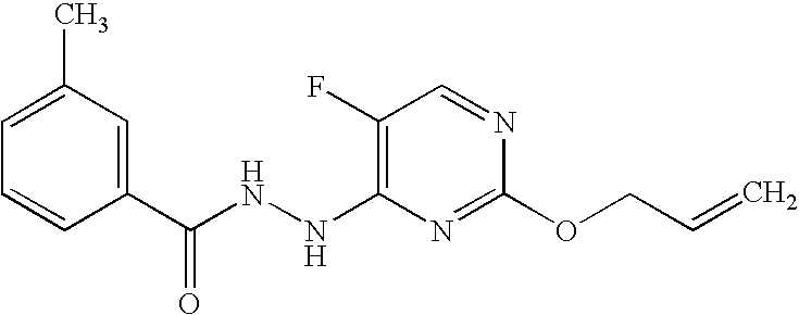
N(C1=C(F)C=NC(OCC=C)=N1)NC(C1=CC(C)=CC=C1)=O
